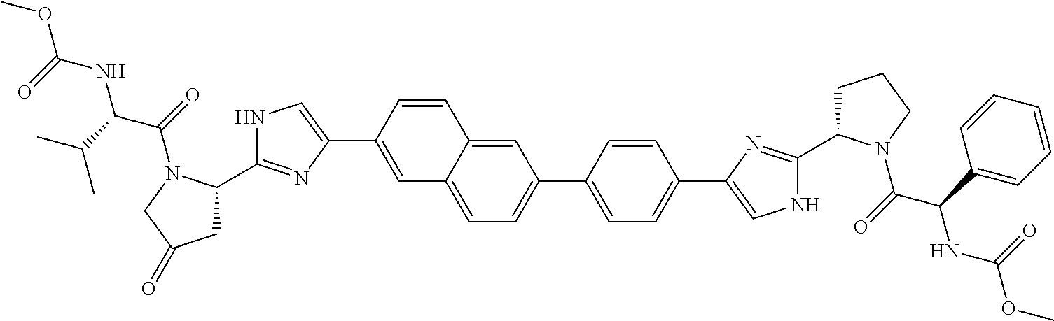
N1C(C2CC(=O)CN2C(C(C(C)C)NC(OC)=O)=O)=NC(C2=CC3=CC=C(C4=CC=C(C5=CNC(C6CCCN6C(C(C6=CC=CC=C6)NC(OC)=O)=O)=N5)C=C4)C=C3C=C2)=C1
